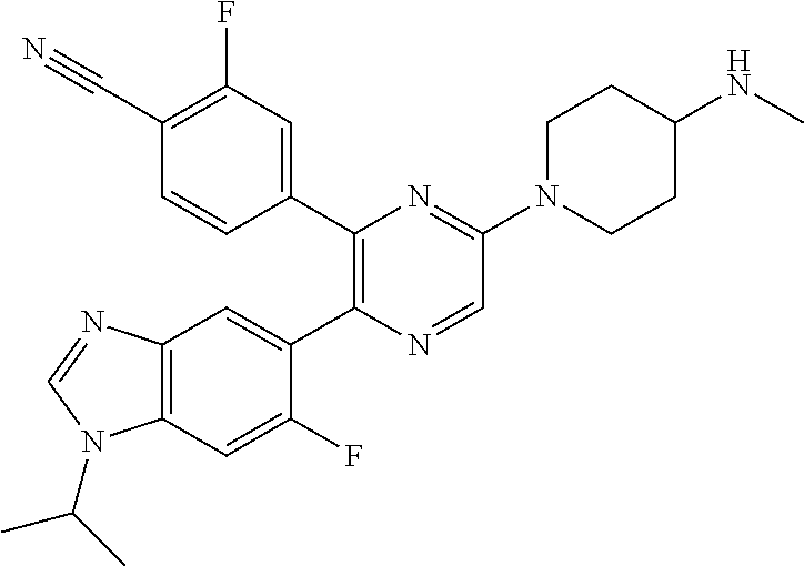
C12=C(C=C(F)C(C3=C(C4=CC(F)=C(C#N)C=C4)N=C(N4CCC(NC)CC4)C=N3)=C1)N(C(C)C)C=N2
